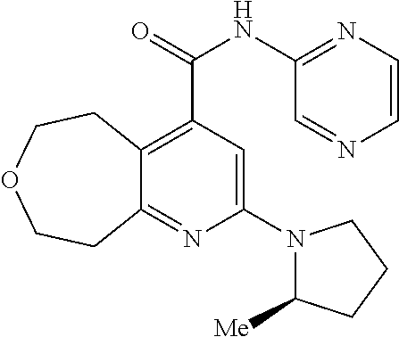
C12=C(C(NC3=NC=CN=C3)=O)C=C(N3C([Me])CCC3)N=C1CCOCC2
